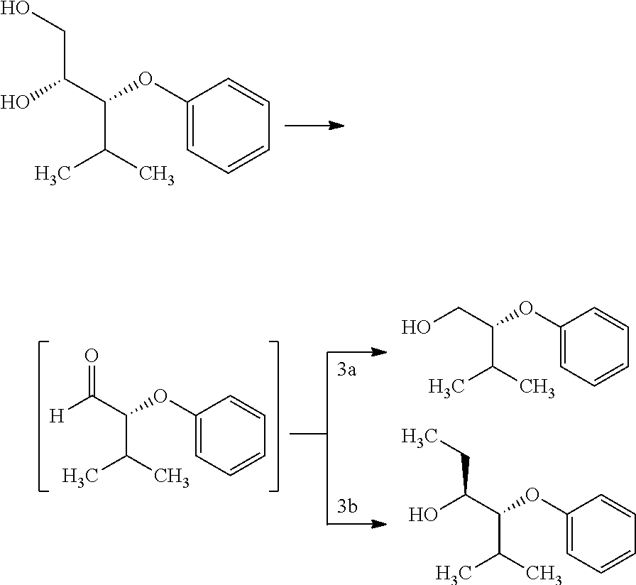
OCC(C(OC1=CC=CC=C1)C(C)C)O.O=C(C(OC1=CC=CC=C1)C(C)C)[H].C(C(OC1=CC=CC=C1)C(C)C)O.C(C(OC1=CC=CC=C1)C(C)C)(O)CC
